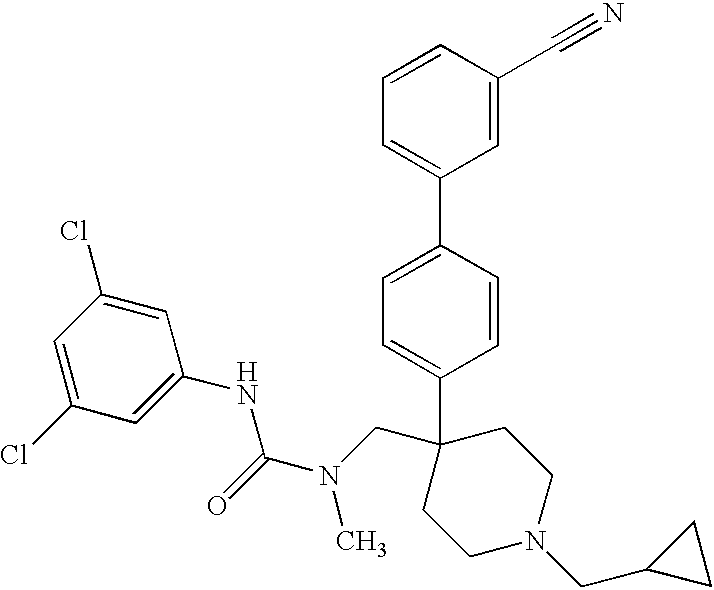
C1N(CC2CC2)CCC(C2=CC=C(C3=CC=CC(C#N)=C3)C=C2)(CN(C)C(=O)NC2=CC(Cl)=CC(Cl)=C2)C1
